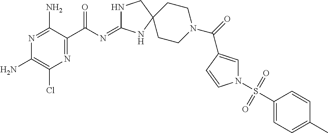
N1=C(N)C(C(=O)N=C2NCC3(N2)CCN(C(=O)C2=CN(S(C4=CC=C(C)C=C4)(=O)=O)C=C2)CC3)=NC(Cl)=C1N
